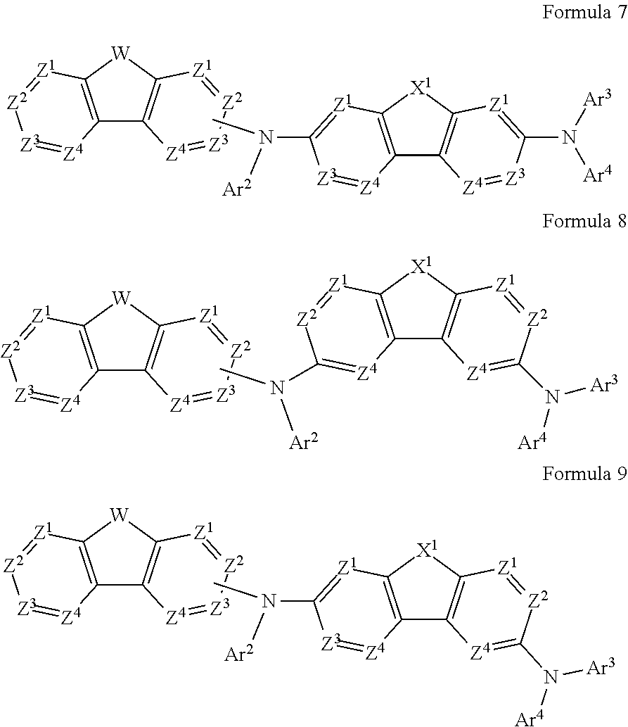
C12=C([W]C3=C1[Z4]=[Z3][Z2]=[Z1]3)[Z1]=[Z2][Z3]=[Z4]2.CN([Ar2])C1=[Z1]C2=C(C3=C([X1]2)[Z1]=C(N([Ar3])[Ar4])[Z3]=[Z4]3)[Z4]=[Z3]1.C12=C([W]C3=C1[Z4]=[Z3][Z2]=[Z1]3)[Z1]=[Z2][Z3]=[Z4]2.CN([Ar2])C1=[Z4]C2=C([X1]C3=C2[Z4]=C(N([Ar4])[Ar3])[Z2]=[Z1]3)[Z1]=[Z2]1.C12=C([W]C3=C1[Z4]=[Z3][Z2]=[Z1]3)[Z1]=[Z2][Z3]=[Z4]2.CN([Ar2])C1=[Z1]C2=C(C3=C([X1]2)[Z1]=[Z2]C(N([Ar4])[Ar3])=[Z4]3)[Z4]=[Z3]1
